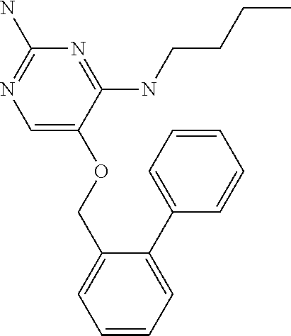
C1=C(OCC2=CC=CC=C2C2=CC=CC=C2)C(NCCCC)=NC(N)=N1
